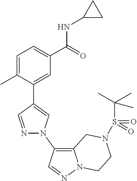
C1=C(C)C(C2=CN(C3=C4N(N=C3)CCN(S(=O)(=O)C(C)(C)C)C4)N=C2)=CC(C(=O)NC2CC2)=C1
